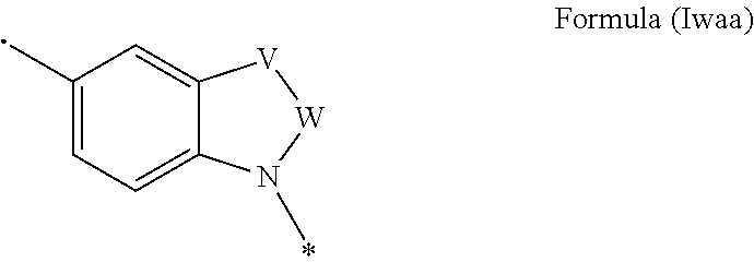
C1=C(C)C=C2C(=C1)N(C)[W][V]2
